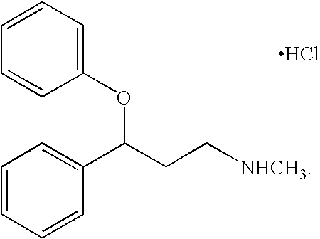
C1=CC=C(OC(C2=CC=CC=C2)CC[NHCH3])C=C1.Cl
